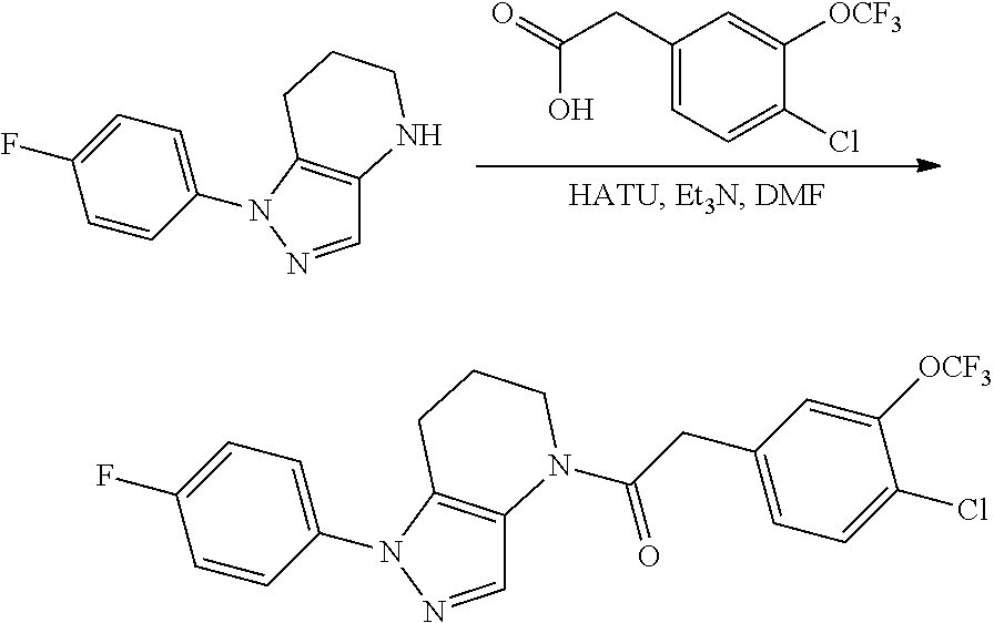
C1=CC(N2N=CC3=C2CCCN3)=CC=C1F.O=C(O)CC1=CC=C(Cl)C([OCF3])=C1.C1=CC(N2N=CC3=C2CCCN3C(=O)CC2=CC=C(Cl)C([OCF3])=C2)=CC=C1F
